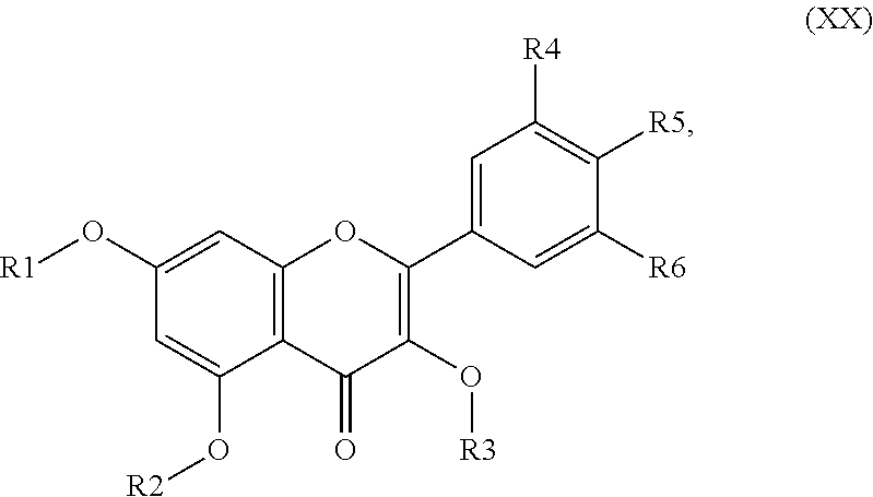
C1=C(O[R1])C=C(O[R2])C2=C1OC(C1=CC([R4])=C([R5])C([R6])=C1)=C(O[R3])C2=O
